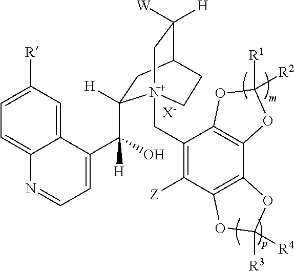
[X-].C1=C([R])C=C2C(=C1)N=CC=C2C([H])(O)C1([H])CC2C([W])([H])C[N+]1(CC1=C([Z])C3=C(C4=C1OC([R2])([R1])O4)OC([R3])([R4])O3)CC2
